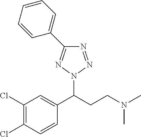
C1(Cl)=C(Cl)C=CC(C(CCN(C)C)N2N=NC(C3=CC=CC=C3)=N2)=C1
